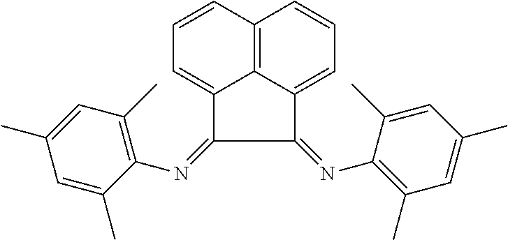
C12=C3C(=CC=C1)C(=NC1=C(C)C=C(C)C=C1C)C(=NC1=C(C)C=C(C)C=C1C)C3=CC=C2
